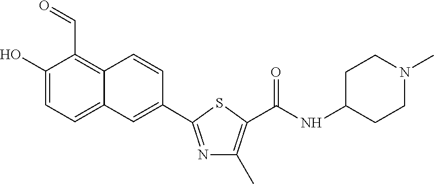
C1(O)=CC=C2C(=C1C=O)C=CC(C1=NC(C)=C(C(NC3CCN(C)CC3)=O)S1)=C2
